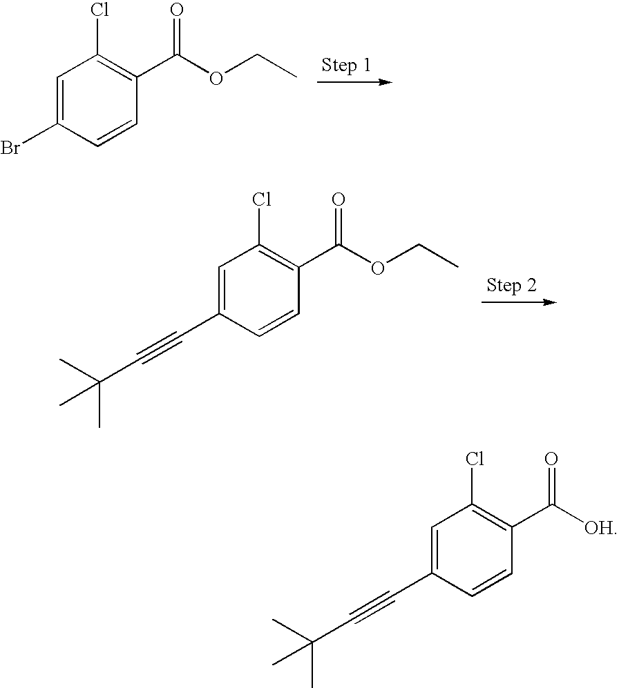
C1=C(Br)C=CC(C(OCC)=O)=C1Cl.C1=C(C#CC(C)(C)C)C=CC(C(OCC)=O)=C1Cl.C1=C(C#CC(C)(C)C)C=CC(C([OH])=O)=C1Cl
